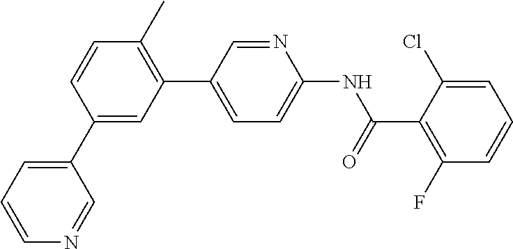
C1(C2=CC(C3=CC=C(NC(C4=C(F)C=CC=C4Cl)=O)N=C3)=C(C)C=C2)=CC=CN=C1
